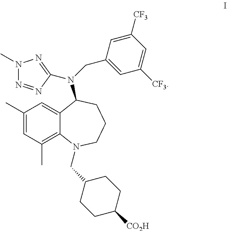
C1(C)=CC(C)=C2C(=C1)C(N(CC1=CC([CF3])=CC([CF3])=C1)C1=NN(C)N=N1)CCCN2CC1CCC([CO2H])CC1
